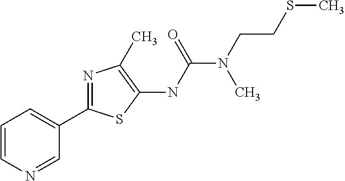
C1=CN=CC(C2=NC(C)=C(NC(N(CCSC)C)=O)S2)=C1
